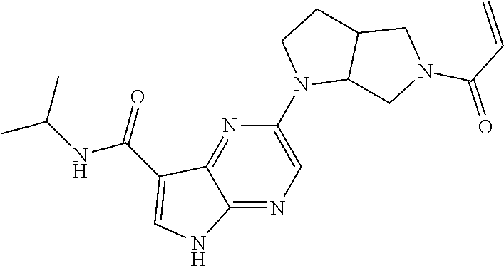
N1(C2=CN=C3C(=N2)C(C(NC(C)C)=O)=CN3)C2C(CC1)CN(C(C=C)=O)C2
